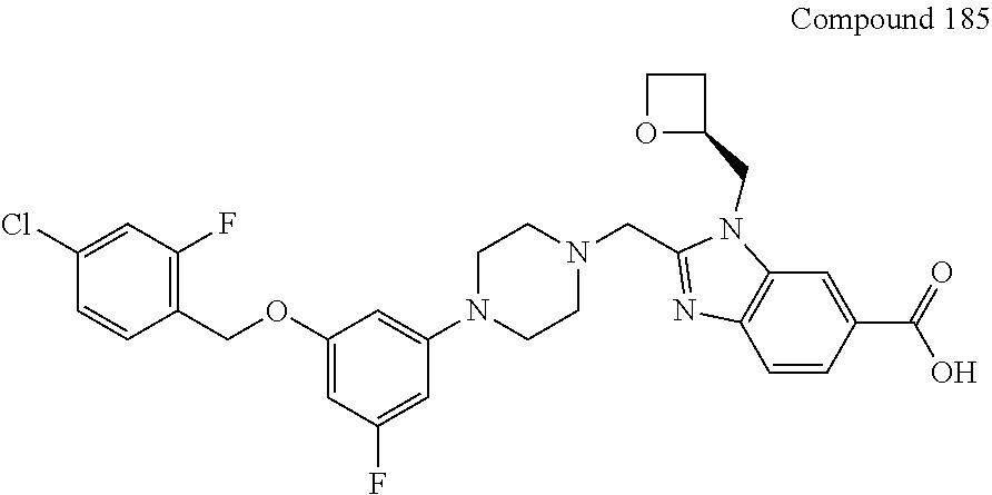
C1(Cl)=CC(F)=C(COC2=CC(F)=CC(N3CCN(CC4=NC5=C(N4CC4CCO4)C=C(C(=O)O)C=C5)CC3)=C2)C=C1
